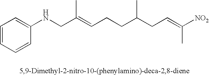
C1=CC=CC(NCC(=CCCC(CC=C([NO2])C)C)C)=C1
